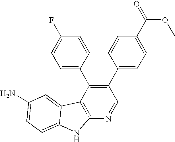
C1(C2=CC=C(C(=O)OC)C=C2)=C(C2=CC=C(F)C=C2)C2=C(N=C1)NC1=CC=C(N)C=C21
